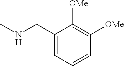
CNCC1=CC=CC([OMe])=C1[OMe]
